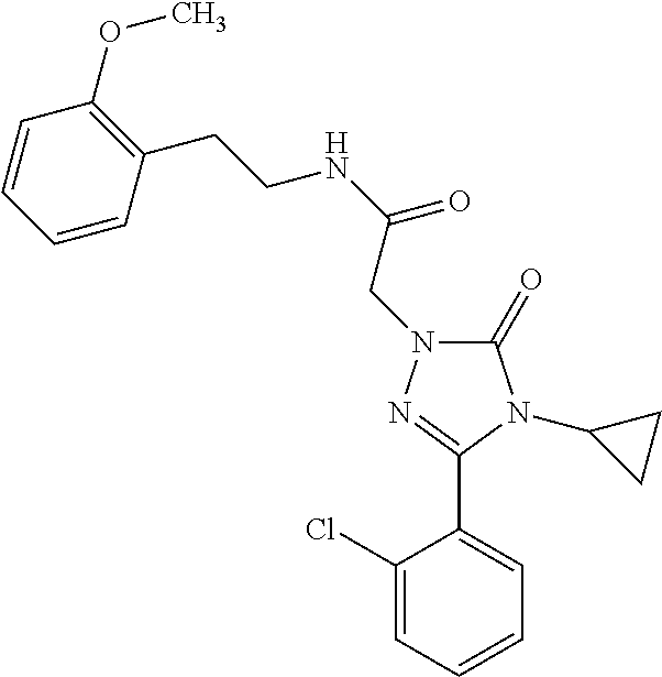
C(NC(=O)CN1C(=O)N(C2CC2)C(C2=CC=CC=C2Cl)=N1)CC1=C(OC)C=CC=C1
